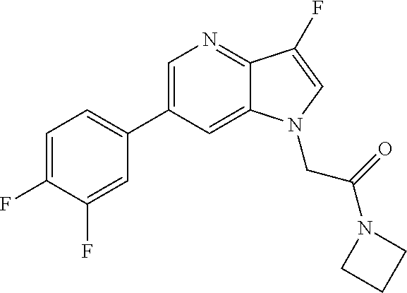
C1=C(C2=CC=C(F)C(F)=C2)C=C2C(=N1)C(F)=CN2CC(N1CCC1)=O
